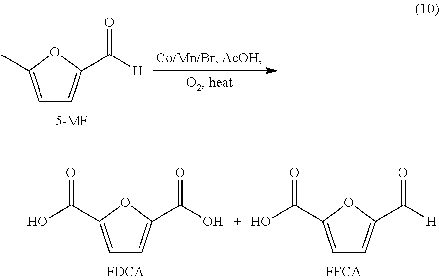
C1=C(C)OC(C(=O)[H])=C1.C1=C(C(O)=O)OC(C(=O)O)=C1.C1=C(C(O)=O)OC(C(=O)[H])=C1
